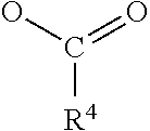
OC(=O)[R4]
